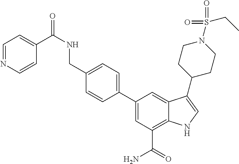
C1=C(C2=CC=C(CNC(=O)C3=CC=NC=C3)C=C2)C=C2C(=C1C(=O)N)NC=C2C1CCN(S(CC)(=O)=O)CC1
